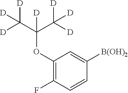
C1(OC(C([D])([D])[D])(C([D])([D])[D])[D])=C(F)C=CC([B(OH)2])=C1
